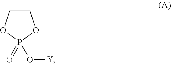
C1COP(=O)(O[Y])O1
